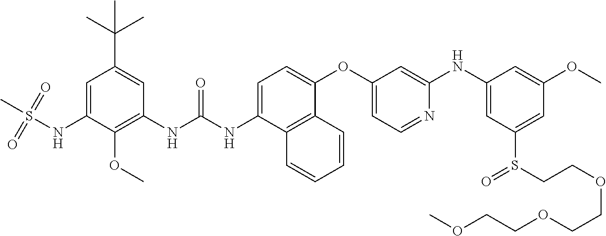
C1=C(NS(=O)(=O)C)C(OC)=C(NC(NC2=CC=C(OC3=CC=NC(NC4=CC(S(CCOCCOCCOC)=O)=CC(OC)=C4)=C3)C3=C2C=CC=C3)=O)C=C1C(C)(C)C
